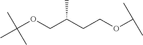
CC(OCC(CCOC(C)C)C)(C)C
